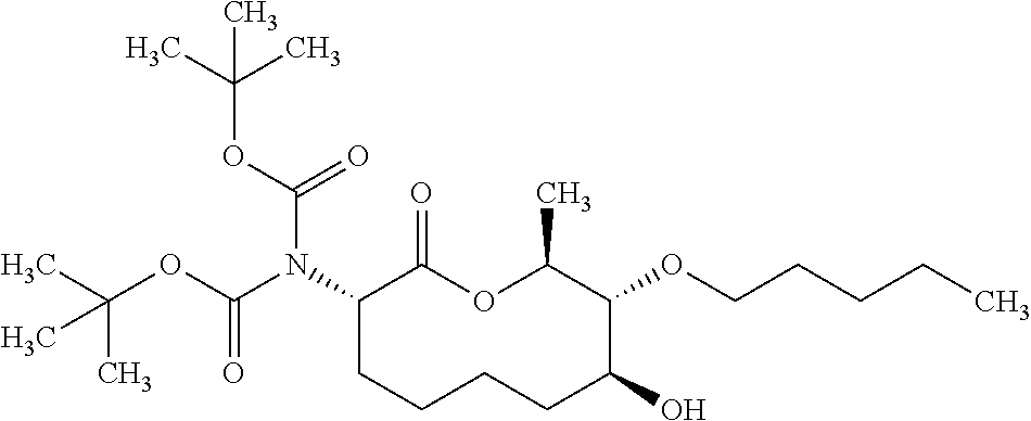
C1(N(C(OC(C)(C)C)=O)C(OC(C)(C)C)=O)CCCCC(O)C(OCCCCC)C(C)OC1=O
